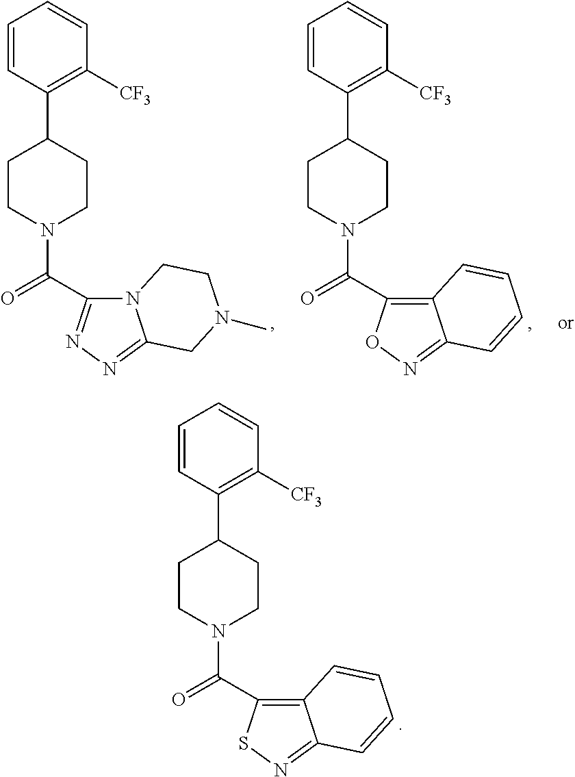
C1=CC(C2CCN(C(=O)C3=C4C(=NS3)C=CC=C4)CC2)=C([CF3])C=C1.C1=CC(C2CCN(C(=O)C3=NN=C4N3CCN(C)C4)CC2)=C([CF3])C=C1.C1=CC(C2CCN(C(=O)C3=C4C(=NO3)C=CC=C4)CC2)=C([CF3])C=C1
